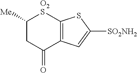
C1([Me])CC(=O)C2=C([O2S]1)SC([SO2NH2])=C2
